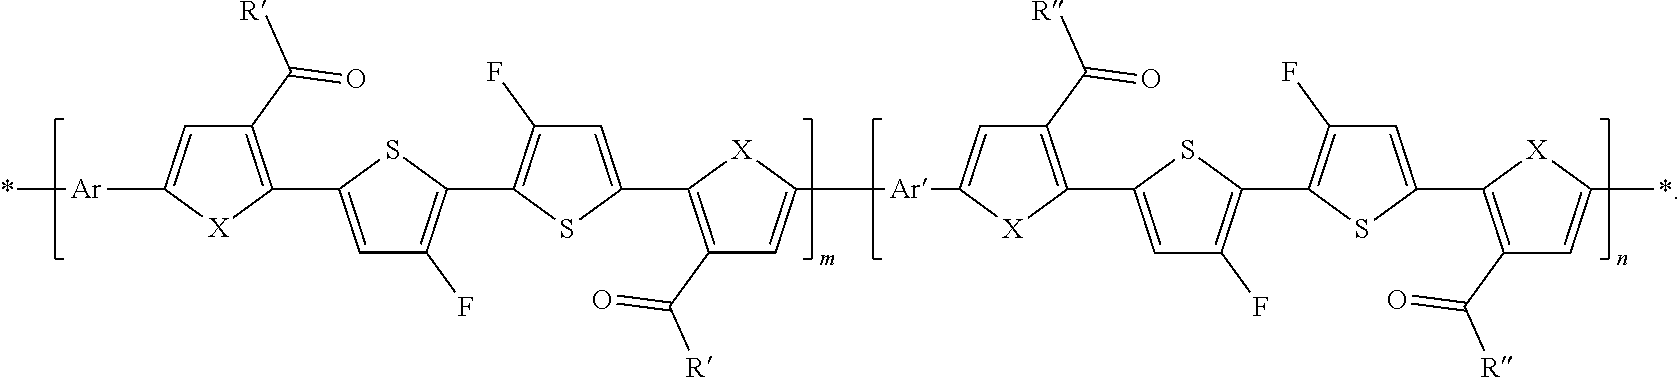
C1(C([R])=O)=C(C2=CC(F)=C(C3=C(F)C=C(C4=C(C([R])=O)C=C([Ar]C5=CC(C([R])=O)=C(C6=CC(F)=C(C7=C(F)C=C(C8=C(C([R])=O)C=C(*)[X]8)S7)S6)[X]5)[X]4)S3)S2)[X]C([Ar]*)=C1
